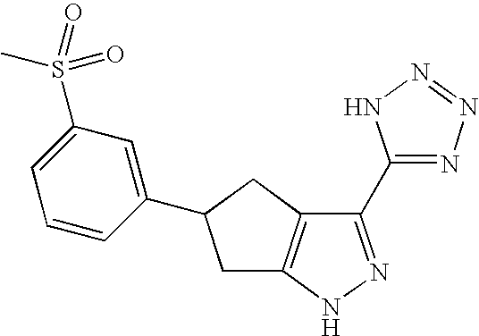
C1(C2=NN=NN2)=NNC2=C1CC(C1=CC(S(=O)(C)=O)=CC=C1)C2
